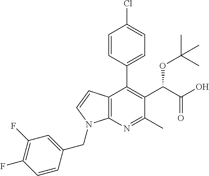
C12=C(N=C(C)C(C(C(O)=O)OC(C)(C)C)=C1C1=CC=C(Cl)C=C1)N(CC1=CC(F)=C(F)C=C1)C=C2
